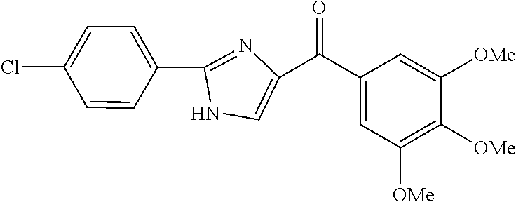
C1=CC(C2=NC(C(C3=CC([OMe])=C([OMe])C([OMe])=C3)=O)=CN2)=CC=C1Cl
